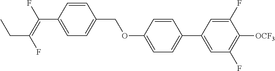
C1=CC(C(=C(F)CC)F)=CC=C1COC1=CC=C(C2=CC(F)=C([OCF3])C(F)=C2)C=C1
